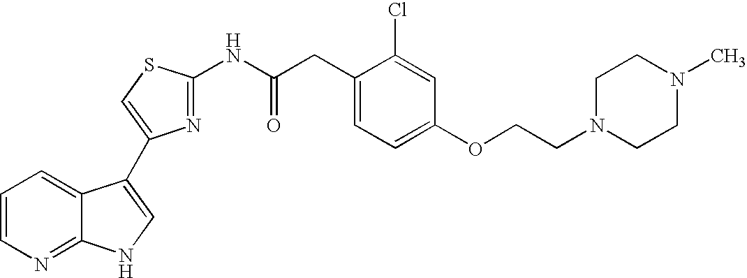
C1=CN=C2C(=C1)C(C1=CSC(NC(CC3=CC=C(OCCN4CCN(C)CC4)C=C3Cl)=O)=N1)=CN2
